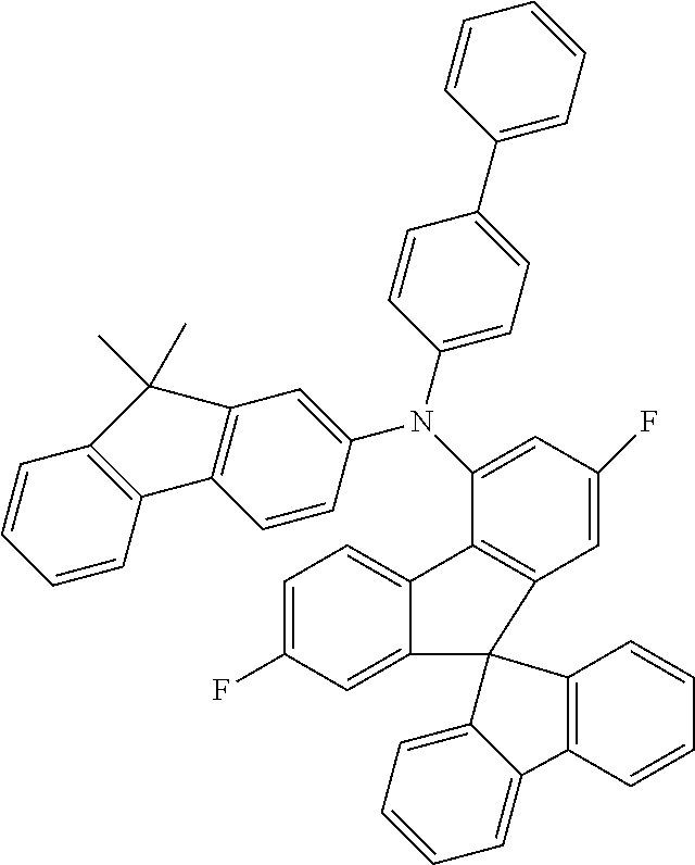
C1=CC2=C(C=C1)C1=C(C=C(N(C3=CC(F)=CC4=C3C3=CC=C(F)C=C3C43C4=CC=CC=C4C4=C3C=CC=C4)C3=CC=C(C4=CC=CC=C4)C=C3)C=C1)C2(C)C
